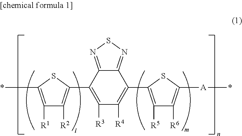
C1(C2=C([R2])C([R1])=C(*)S2)=C([R3])C([R4])=C(C2=C([R5])C([R6])=C([A]*)S2)C2=NSN=C12
